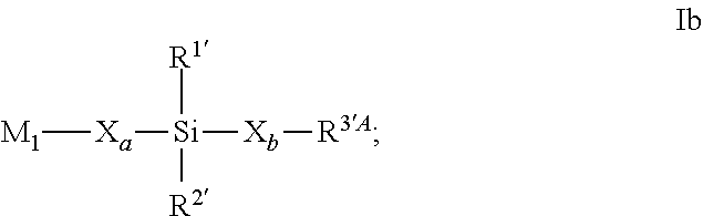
[M1][Xa][Si]([Xb][R3A])([R1])[R2]
